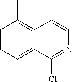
C12=C(C)C=CC=C1C(Cl)=NC=C2
